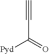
C(C(=O)[Pyd])#C
